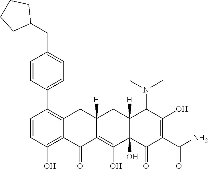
C1=CC(O)=C2C(=C1C1=CC=C(CC3CCCC3)C=C1)CC1([H])C(=C(O)C3(O)C([H])(C1)C(N(C)C)C(O)=C(C(N)=O)C3=O)C2=O
